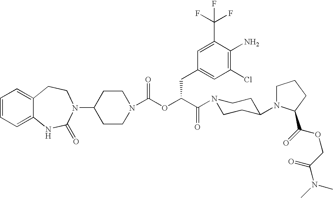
C1=CC=C2C(=C1)CCN(C1CCN(C(OC(C(N3CCC(N4CCCC4C(=O)OCC(N(C)C)=O)CC3)=O)CC3=CC(Cl)=C(N)C(C(F)(F)F)=C3)=O)CC1)C(=O)N2
